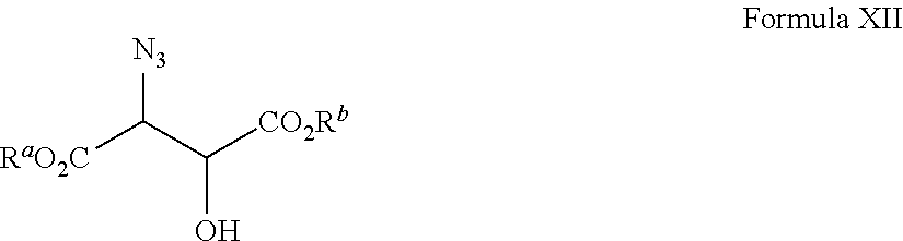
[RaO2C]C(C([CO2Rb])O)[N3]
